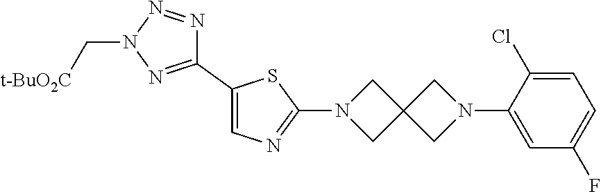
C1(C2=CN=C(N3CC4(C3)CN(C3=CC(F)=CC=C3Cl)C4)S2)=NN(C[t-BuO2C])N=N1
